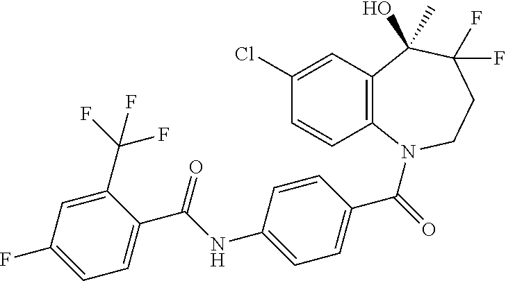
C12=C(N(C(=O)C3=CC=C(NC(C4=CC=C(F)C=C4C(F)(F)F)=O)C=C3)CCC(F)(F)C1(C)O)C=CC(Cl)=C2
